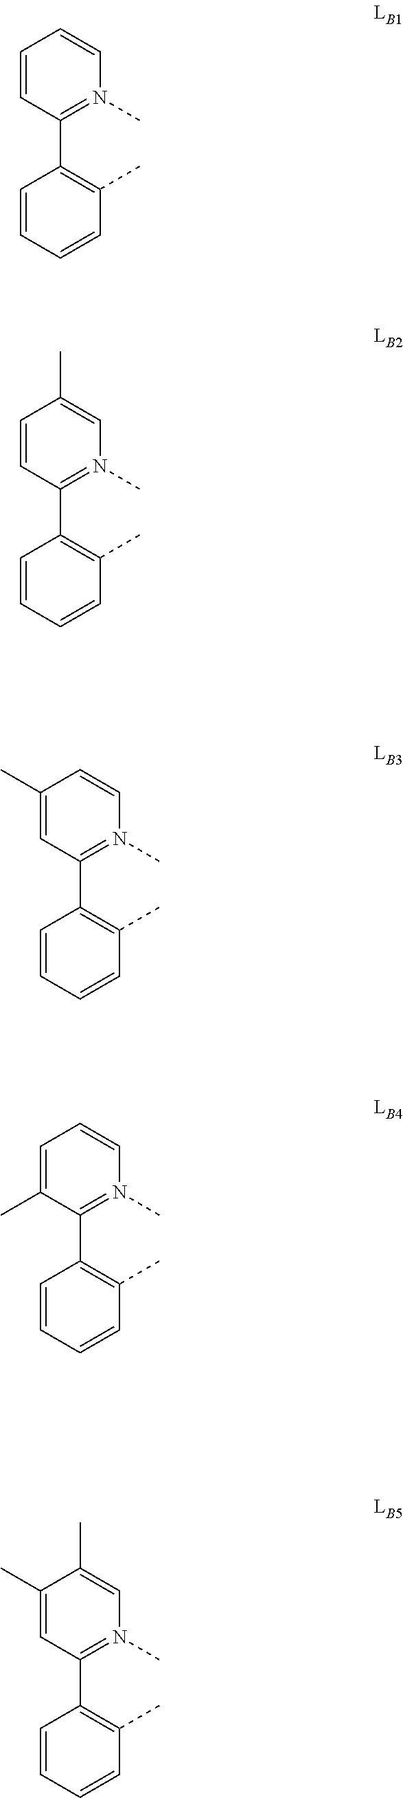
C1=CC(C2=C(C)C=CC=C2)=N(C)C=C1.C1=CC(C2=C(C)C=CC=C2)=N(C)C=C1C.C1(C)=CC(C2=C(C)C=CC=C2)=N(C)C=C1.C1=C(C)C(C2=C(C)C=CC=C2)=N(C)C=C1.C1(C)=CC(C2=C(C)C=CC=C2)=N(C)C=C1C
